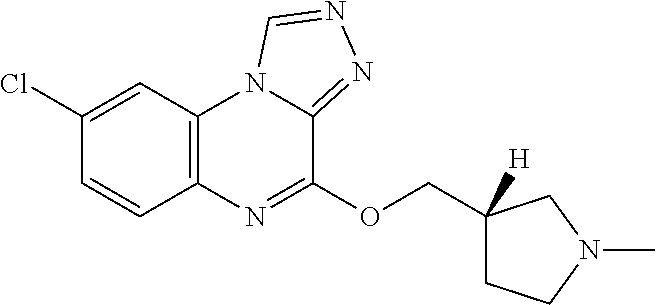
C12=C(C=C(Cl)C=C1)N1C(=NN=C1)C(OCC1([H])CCN(C)C1)=N2
